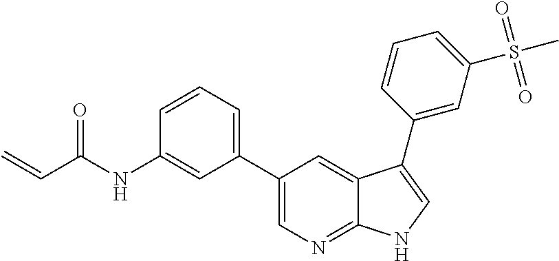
C(C(NC1=CC(C2=CN=C3C(=C2)C(C2=CC(S(C)(=O)=O)=CC=C2)=CN3)=CC=C1)=O)=C
